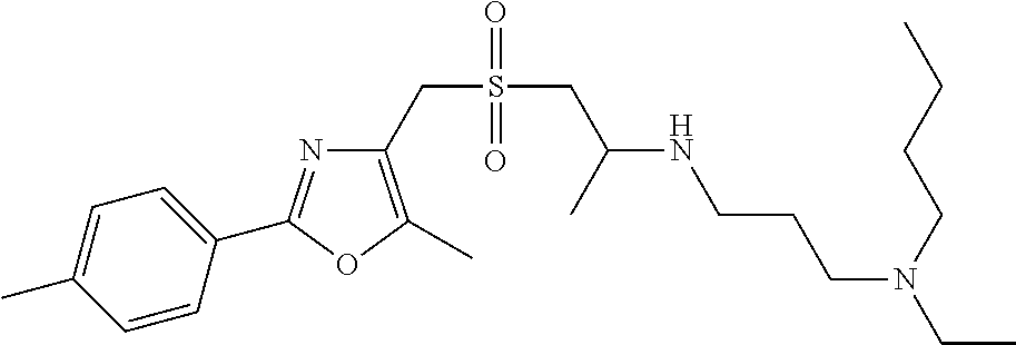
C1=C(C)C=CC(C2=NC(CS(=O)(=O)CC(NCCCN(CC)CCCC)C)=C(C)O2)=C1
